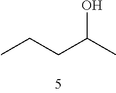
C(C(C)O)CC
